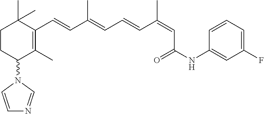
C1CC(N2C=CN=C2)C(C)=C(C=CC(=CC=CC(=CC(NC2=CC(F)=CC=C2)=O)C)C)C1(C)C
